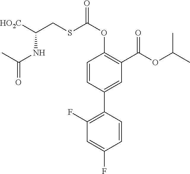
C1(F)=C(C2=CC(C(OC(C)C)=O)=C(OC(SCC([HO2C])NC(C)=O)=O)C=C2)C=CC(F)=C1
